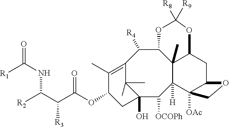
[R1]C(NC(C(C(OC1C(C)=C2C([R4])C3C4(C)C([H])(C([OCOPh])C(O)(C2(C)C)C1)C1([OAc])C(CC4OC([R8])([R9])O3)OC1)=O)[R3])[R2])=O
